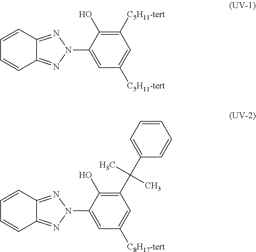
C1([C5H11-tert])=C(O)C(N2N=C3C(=N2)C=CC=C3)=CC([C5H11-tert])=C1.C1(C(C2=CC=CC=C2)(C)C)=C(O)C(N2N=C3C(=N2)C=CC=C3)=CC([C8H17-tert])=C1
